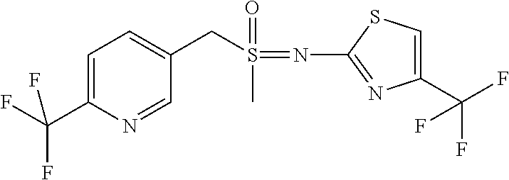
C1=C(C(F)(F)F)N=CC(CS(C)(=O)=NC2=NC(C(F)(F)F)=CS2)=C1
